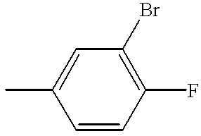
CC1=CC(Br)=C(F)C=C1
